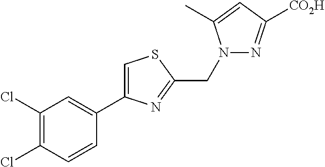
C1(Cl)=C(Cl)C=CC(C2=CSC(CN3N=C([CO2H])C=C3C)=N2)=C1
